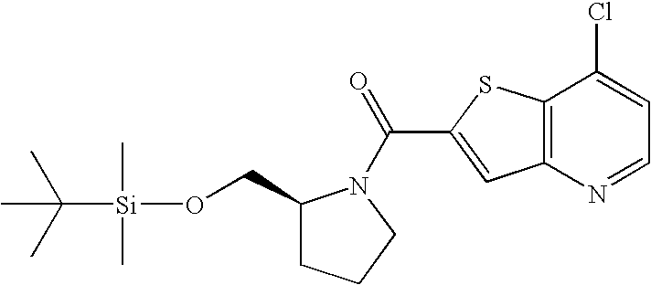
C(C1=CC2=C(S1)C(Cl)=CC=N2)(=O)N1C(CO[Si](C(C)(C)C)(C)C)CCC1
